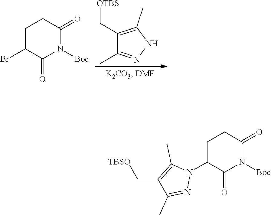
C1C(N2C(C)=C(C[TBSO])C(C)=N2)C(=O)N([Boc])C(=O)C1.C1C(Br)C(=O)N([Boc])C(=O)C1.[OTBS]CC1=C(C)NN=C1C
